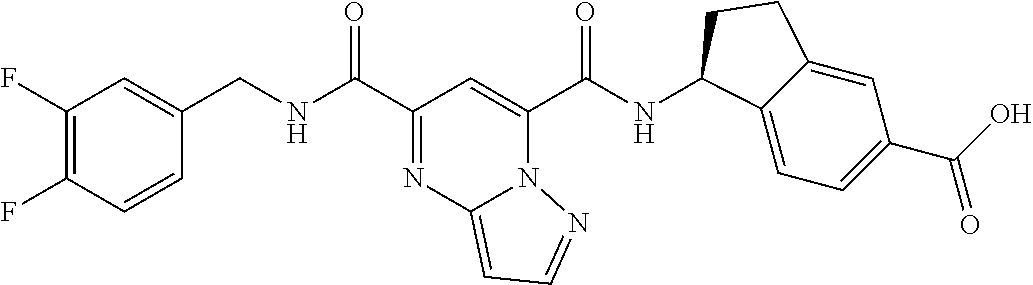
C1(C(NCC2=CC(F)=C(F)C=C2)=O)=NC2=CC=NN2C(C(NC2C3=CC=C(C(O)=O)C=C3CC2)=O)=C1
